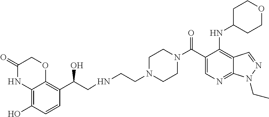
N1(C(C2=CN=C3C(=C2NC2CCOCC2)C=NN3CC)=O)CCN(CCNCC(C2=C3C(=C(O)C=C2)NC(=O)CO3)O)CC1
